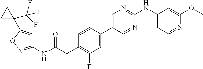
C1=CC(C2=CN=C(NC3=CC=NC(OC)=C3)N=C2)=CC(F)=C1CC(NC1=NOC(C2(C(F)(F)F)CC2)=C1)=O
